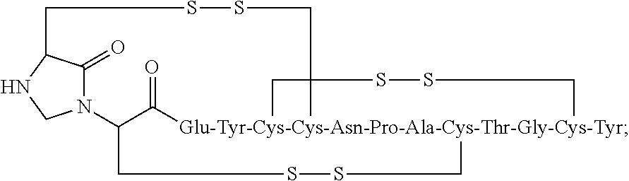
N12C(=O)C(NC1)CSSCC13[Glu-Tyr-Cys-Cys-Asn-Pro-Ala-Cys-Thr-Gly-Cys-Tyr]4(C(=O)C2CSSC4)(C1)CSS3
